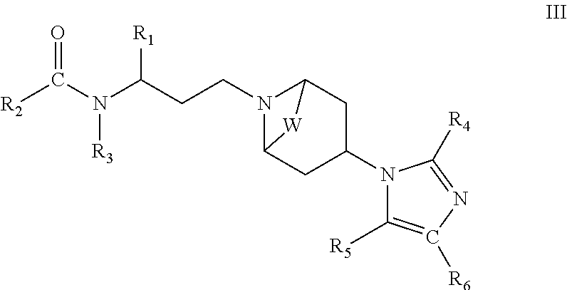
N1(C2CC3N(CCC(N(C([R2])=O)[R3])[R1])C(C2)[W]3)C([R5])=C([R6])N=C1[R4]
